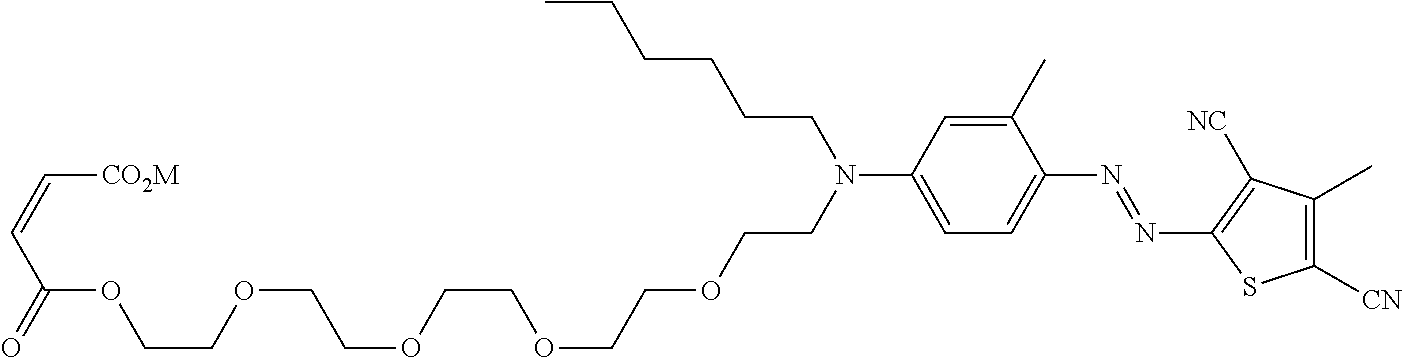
C1(C)=CC(N(CCOCCOCCOCCOCCOC(C=C[CO2M])=O)CCCCCC)=CC=C1N=NC1=C([NC])C(C)=C([CN])S1
